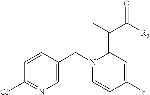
C1=CC(CN2C=CC(F)=CC2=C(C([R3])=O)C)=CN=C1Cl
